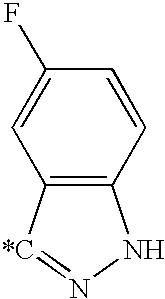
C12=C([*C]=NN1)C=C(F)C=C2
